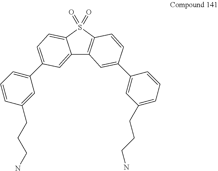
C12=CC(C3=CC=CC(CCCN)=C3)=CC=C1S(=O)(=O)C1=C2C=C(C2=CC(CCCN)=CC=C2)C=C1
